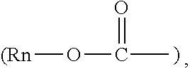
[(Rn]OC(C)=O
